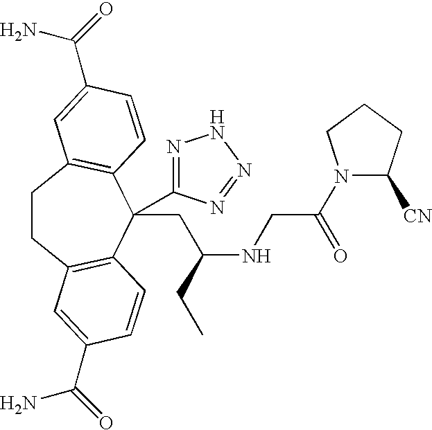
C1CC2=C(C(CC(NCC(N3C([CN])CCC3)=O)CC)(C3=NNN=N3)C3=C1C=C(C(=O)N)C=C3)C=CC(C(=O)N)=C2
